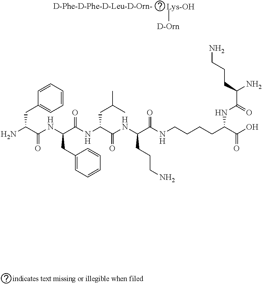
[D-Orn].[Lys-OH].NC(C(NC(C(NC(C(NC(C(NCCCCC(C(O)=O)NC(=O)C(N)CCCN)=O)CCCN)=O)CC(C)C)=O)CC1=CC=CC=C1)=O)CC1=CC=CC=C1
